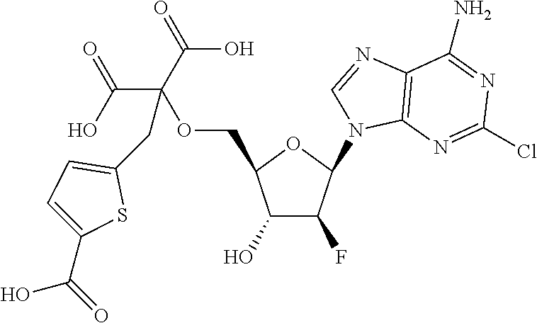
C1(O)C(F)C(N2C3=C(C(N)=NC(Cl)=N3)N=C2)OC1COC(CC1=CC=C(C(=O)O)S1)(C(O)=O)C(=O)O
